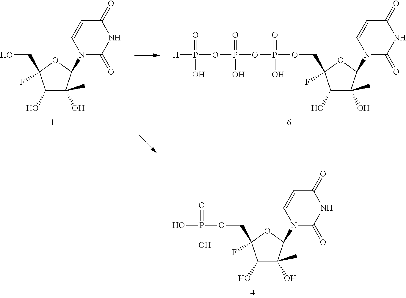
C1(O)C(O)(C)C(N2C(=O)NC(=O)C=C2)OC1(COP(O)(=O)O)F.C1(O)C(O)(C)C(N2C(=O)NC(=O)C=C2)OC1(CO)F.C1(O)C(O)(C)C(N2C(=O)NC(=O)C=C2)OC1(COP(OP(OP([H])(=O)O)(=O)O)(=O)O)F
